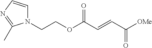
N1(CCOC(C=CC([OMe])=O)=O)C=CN=C1C
